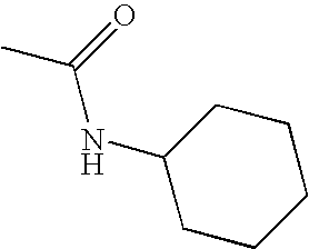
CC(=O)NC1CCCCC1
